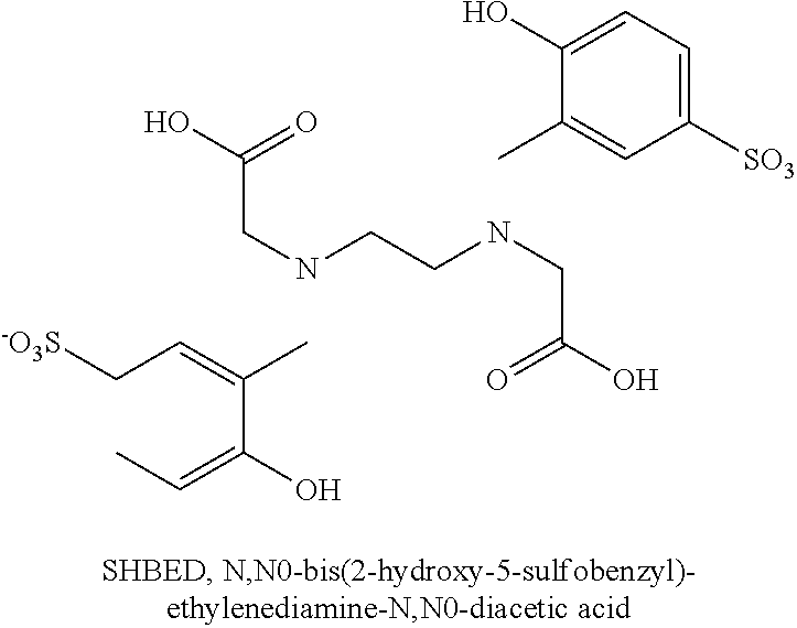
C(C=C(C(=CC)O)C)[-O3S].N(CCNCC(O)=O)CC(O)=O.CC1=CC([SO3])=CC=C1O
